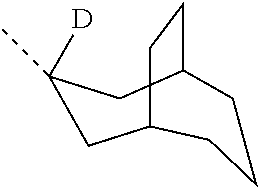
C1C2CCC(CC1(C)[D])CCC2
